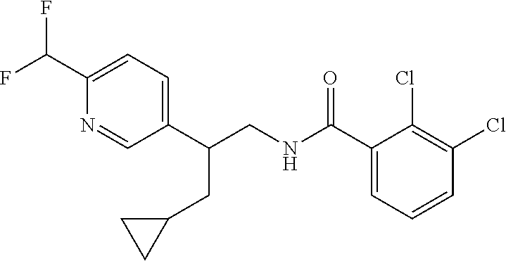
C1(C(CNC(C2=CC=CC(Cl)=C2Cl)=O)CC2CC2)=CC=C(C(F)F)N=C1
